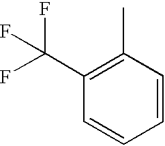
C1=CC(C)=C(C(F)(F)F)C=C1
